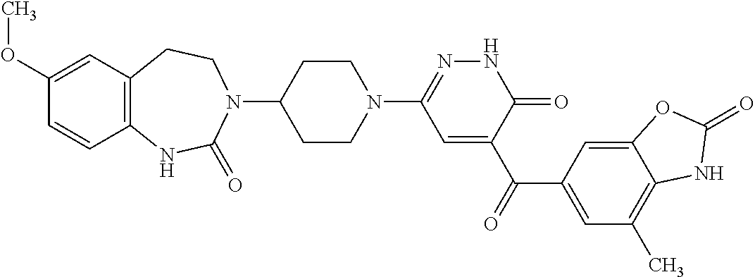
C1C(N2C(=O)NC3=C(C=C(OC)C=C3)CC2)CCN(C2=NNC(=O)C(C(C3=CC(C)=C4C(=C3)OC(=O)N4)=O)=C2)C1
